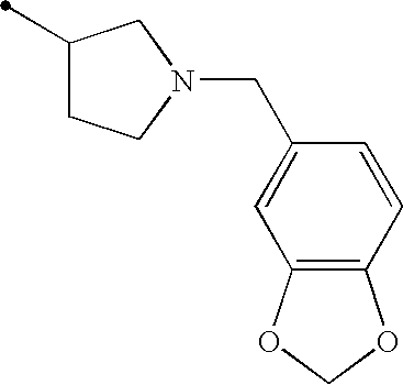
C1(C)CCN(CC2=CC3=C(C=C2)OCO3)C1
